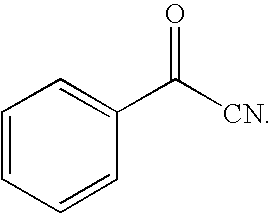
C1=CC=CC(C([CN])=O)=C1
